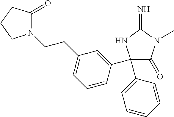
C1(C2=CC(CCN3C(=O)CCC3)=CC=C2)(C2=CC=CC=C2)C(=O)N(C)C(=N)N1
